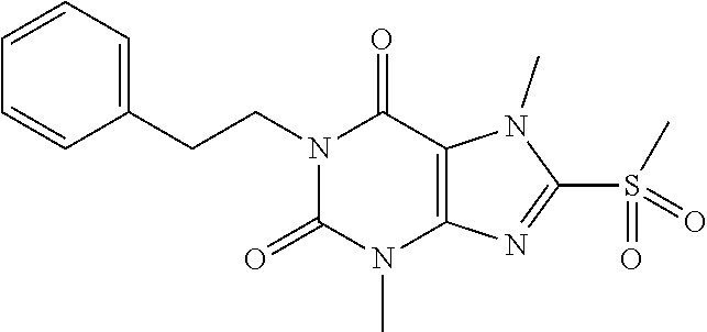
N1(CCC2=CC=CC=C2)C(=O)N(C)C2=C(C1=O)N(C)C(S(=O)(C)=O)=N2
